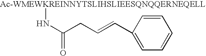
[Ac-WMEWKREINNYTSLIHSLIEESQNQQERNEQELL]NC(CC=CC1=CC=CC=C1)=O
